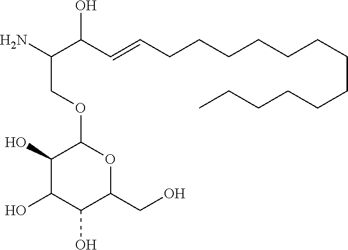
NC(C(C=CCCCCCCCCCCCCC)O)COC1C(O)C(O)C(O)C(CO)O1
